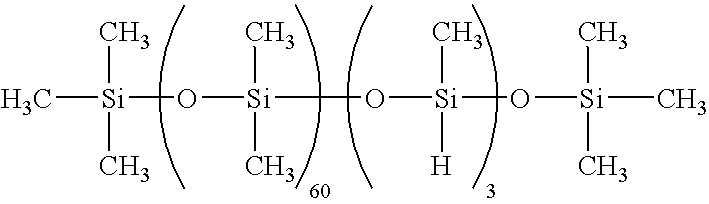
O([Si](O[Si](O[Si](C)(C)C)(C)[H])(C)C)[Si](C)(C)C
